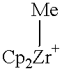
[Cp2Zr+][Me]
